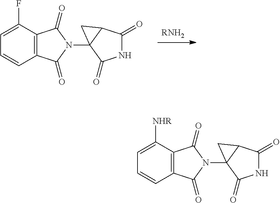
C1=CC2=C(C([NHR])=C1)C(=O)N(C13C(=O)NC(=O)C1C3)C2=O.[RNH2].C1=CC2=C(C(F)=C1)C(=O)N(C13C(=O)NC(=O)C1C3)C2=O
